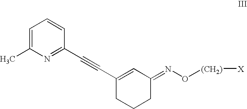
C1=C(C)N=C(C#CC2=CC(=NO[(CH2)][X])CCC2)C=C1
